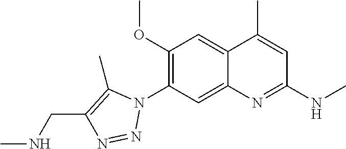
C12=CC(N3C(C)=C(CNC)N=N3)=C(OC)C=C1C(C)=CC(NC)=N2
